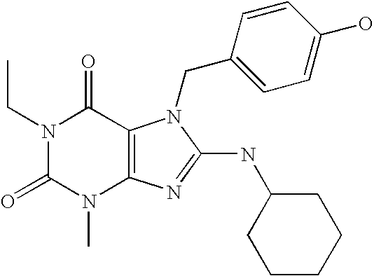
N1(CC)C(=O)N(C)C2=C(C1=O)N(CC1=CC=C(O)C=C1)C(NC1CCCCC1)=N2
